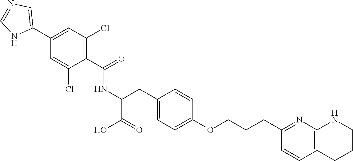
C1(C(=O)NC(C(=O)O)CC2=CC=C(OCCCC3=NC4=C(C=C3)CCCN4)C=C2)=C(Cl)C=C(C2=CN=CN2)C=C1Cl
